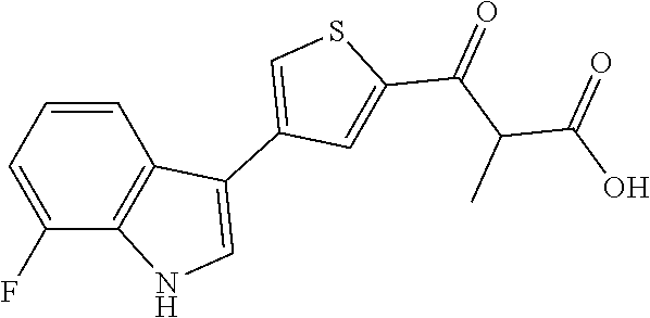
C1(F)=CC=CC2=C1NC=C2C1=CSC(C(C(C(O)=O)C)=O)=C1
